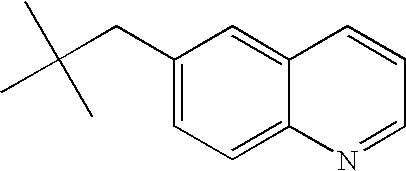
C1=C2C(=CC=C1CC(C)(C)C)N=CC=C2
